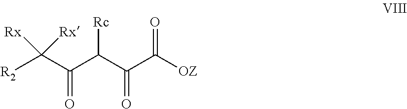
[R2]C(C(C(C(C([OZ])=O)=O)[Rc])=O)([Rx])[Rx]
